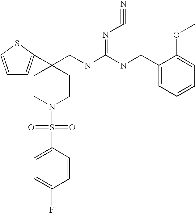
C1=CSC(C2(CNC(NCC3=CC=CC=C3OC)=NC#N)CCN(S(=O)(=O)C3=CC=C(F)C=C3)CC2)=C1
